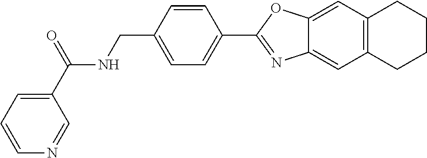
C1=CC(CNC(C2=CC=CN=C2)=O)=CC=C1C1=NC2=CC3=C(C=C2O1)CCCC3
